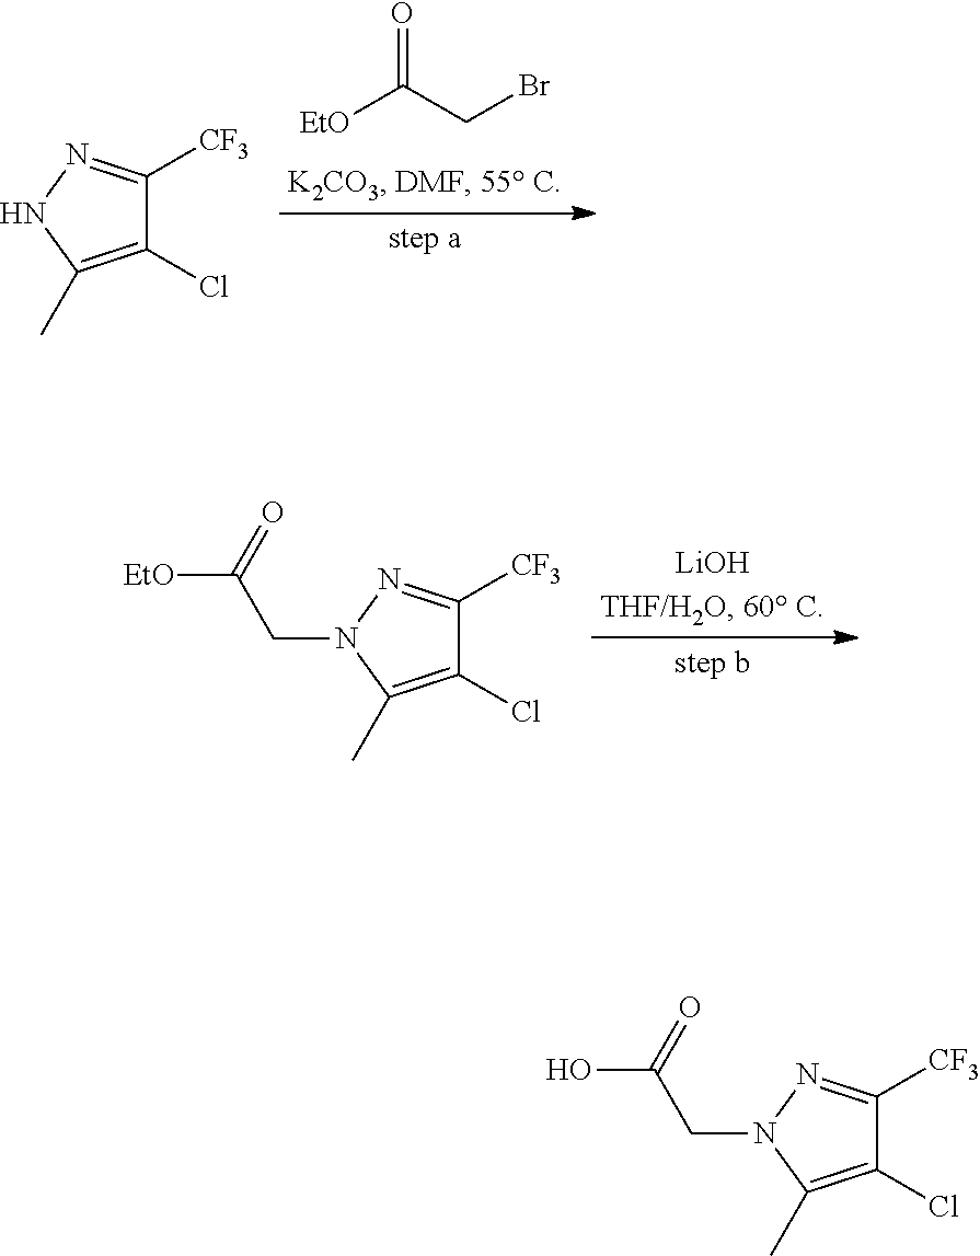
O=C(CBr)[EtO].C1(Cl)=C(C)NN=C1[CF3].C1(Cl)=C(C)N(CC([EtO])=O)N=C1[CF3].C1(Cl)=C(C)N(CC(O)=O)N=C1[CF3]
